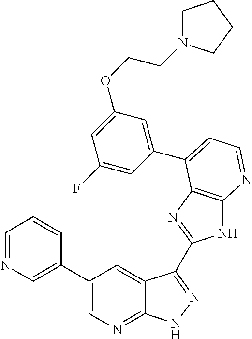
C1(C2=CN=CC=C2)=CN=C2C(=C1)C(C1=NC3=C(N1)N=CC=C3C1=CC(OCCN3CCCC3)=CC(F)=C1)=NN2
